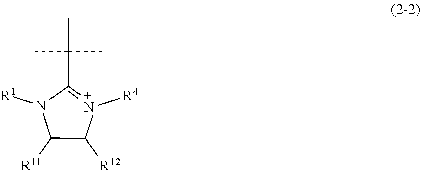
N1([R1])C([R11])C([R12])[+N]([R4])=C1C(C)(C)C
